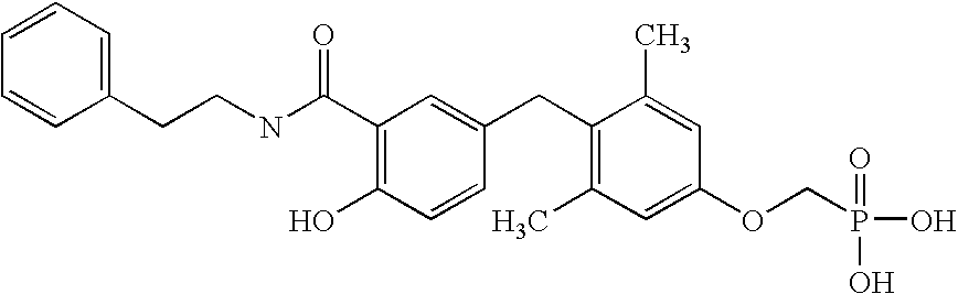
C1=CC(CCNC(C2=C(O)C=CC(CC3=C(C)C=C(OCP(=O)(O)O)C=C3C)=C2)=O)=CC=C1
